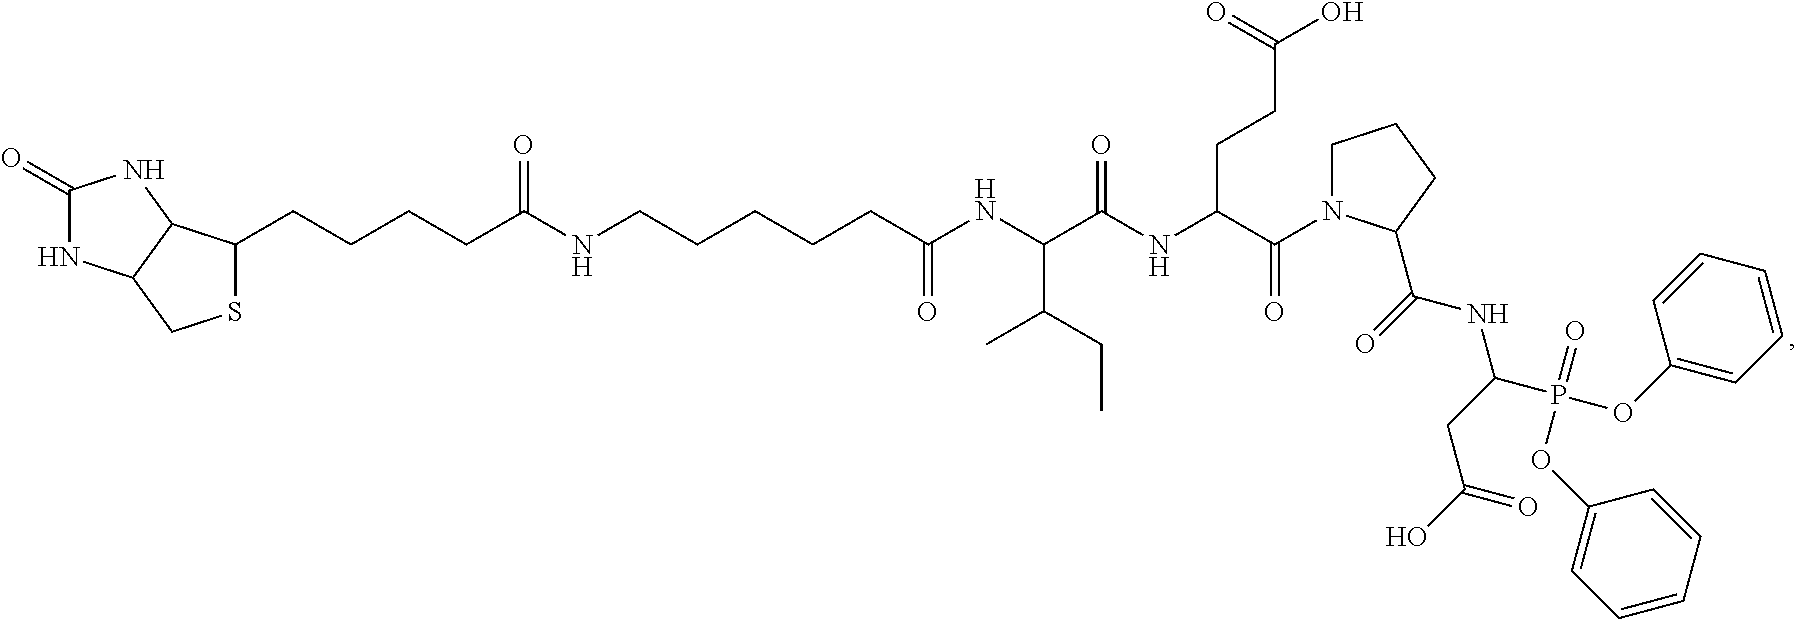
C1(=O)NC2C(N1)C(CCCCC(NCCCCCC(NC(C(NC(C(N1CCCC1C(NC(P(OC1=CC=CC=C1)(=O)OC1=CC=CC=C1)CC(O)=O)=O)=O)CCC(O)=O)=O)C(C)CC)=O)=O)SC2
